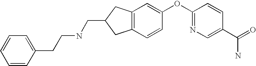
C12=C(C=C(OC3=NC=C(C(=O)N)C=C3)C=C1)CC(CNCCC1=CC=CC=C1)C2
